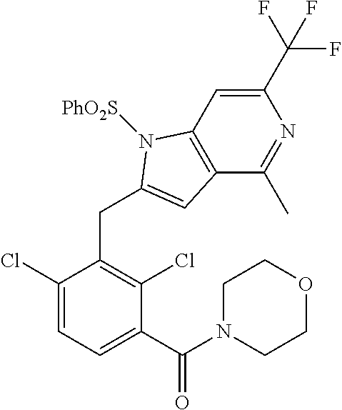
C1(C(N2CCOCC2)=O)=CC=C(Cl)C(CC2=CC3=C(C=C(C(F)(F)F)N=C3C)N2[PhO2S])=C1Cl
